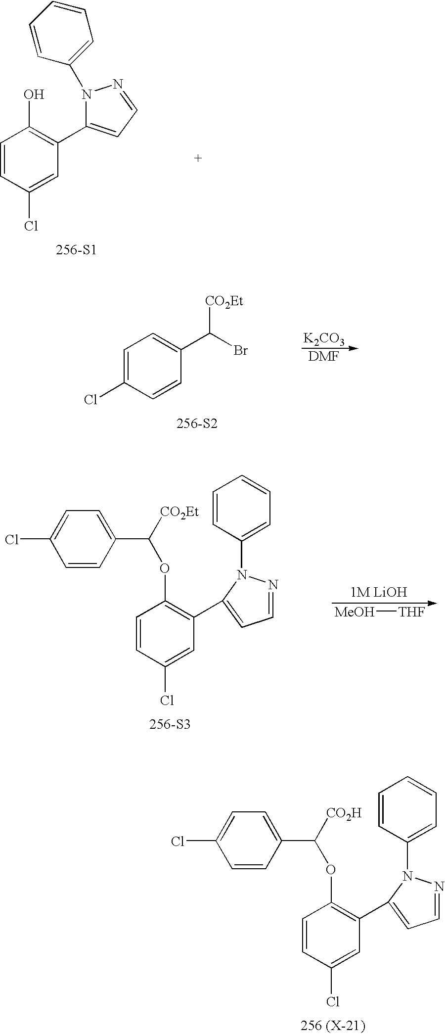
C1=C(Cl)C=CC(C(Br)[CO2Et])=C1.[256-S2].[K2CO3].C1=CC(Cl)=CC(C2=CC=NN2C2=CC=CC=C2)=C1O.[256-S1].[256-S3].[1M LiOH].[MeOH][THF].C1=CC(Cl)=CC(C2=CC=NN2C2=CC=CC=C2)=C1OC([CO2Et])C1=CC=C(Cl)C=C1.[256 (X-21)].C1=CC(Cl)=CC(C2=CC=NN2C2=CC=CC=C2)=C1OC([CO2H])C1=CC=C(Cl)C=C1
